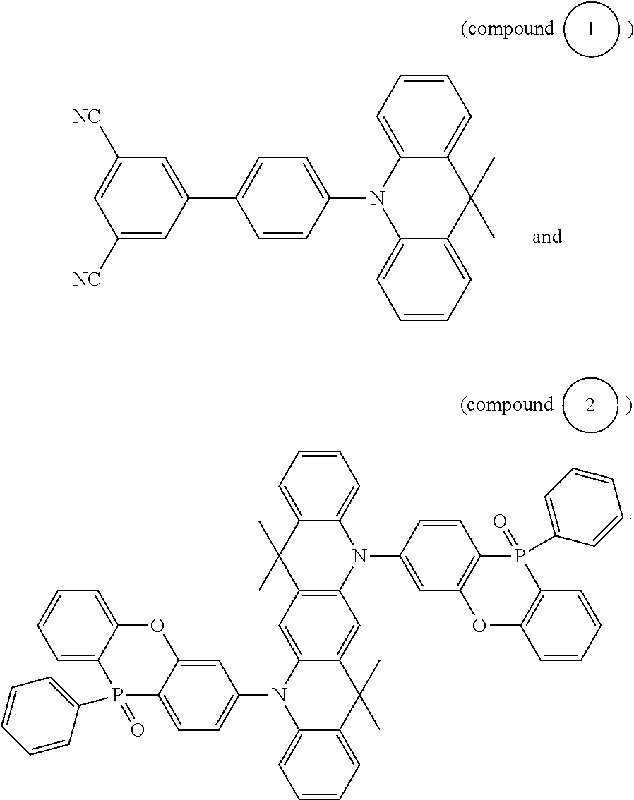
C1([NC])=CC(C2=CC=C(N3C4=CC=CC=C4C(C)(C)C4=CC=CC=C34)C=C2)=CC([NC])=C1.C1=C2C(=CC=C1)OC1=CC(N3C4=CC=CC=C4C(C)(C)C4=CC5=C(C=C34)C(C)(C)C3=CC=CC=C3N5C3=CC4=C(C=C3)P(=O)(C3=CC=CC=C3)C3=C(O4)C=CC=C3)=CC=C1P2(=O)C1=CC=CC=C1
